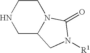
C1CNCC2N1C(=O)N([R1])C2
